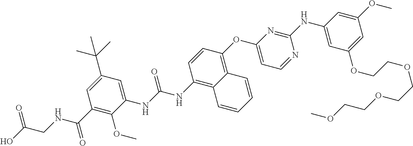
C1(C(C)(C)C)=CC(C(NCC(O)=O)=O)=C(OC)C(NC(NC2=C3C(=C(OC4=CC=NC(NC5=CC(OCCOCCOCCOC)=CC(OC)=C5)=N4)C=C2)C=CC=C3)=O)=C1
